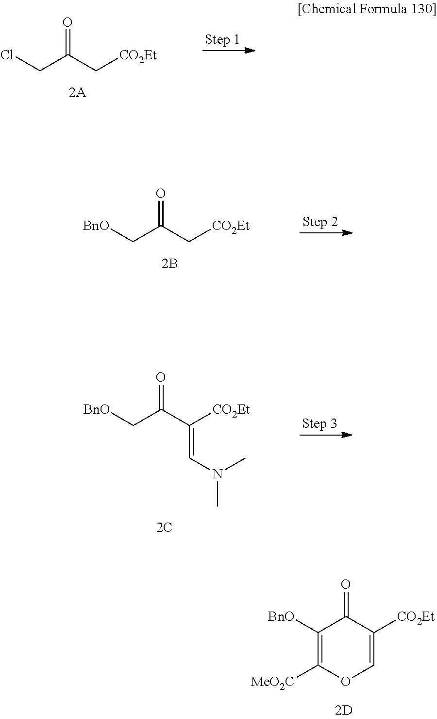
C1([BnO])=C([MeO2C])OC=C([CO2Et])C1=O.O=C(C[CO2Et])CCl.O=C(C[CO2Et])C[BnO].O=C(C([CO2Et])=CN(C)C)C[BnO]
